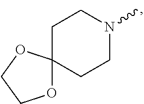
C1C2(CCN(C)C1)OCCO2
